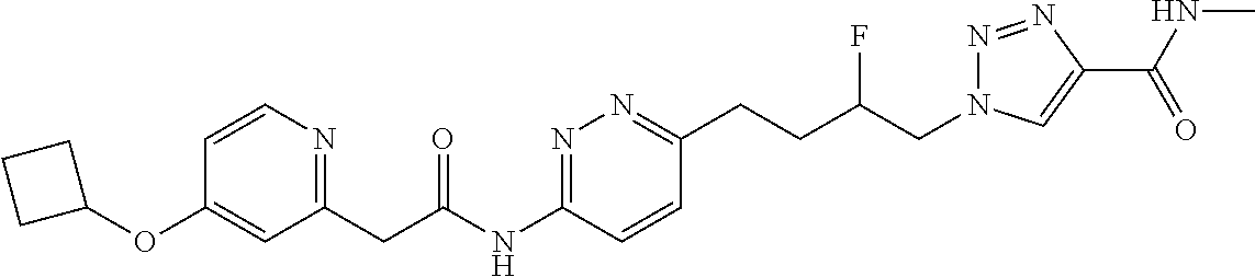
C1(CC(NC2=NN=C(CCC(CN3N=NC(C(NC)=O)=C3)F)C=C2)=O)=NC=CC(OC2CCC2)=C1
